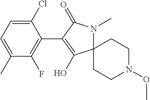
C1(Cl)=CC=C(C)C(F)=C1C1=C(O)C2(N(C)C1=O)CCN(OC)CC2
